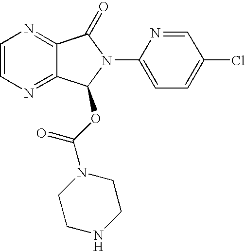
C1=CN=C2C(=N1)C(=O)N(C1=CC=C(Cl)C=N1)C2OC(=O)N1CCNCC1
